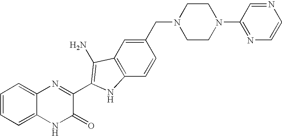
C1=C2C(=CC=C1)N=C(C1=C(N)C3=C(C=CC(CN4CCN(C5=NC=CN=C5)CC4)=C3)N1)C(=O)N2
